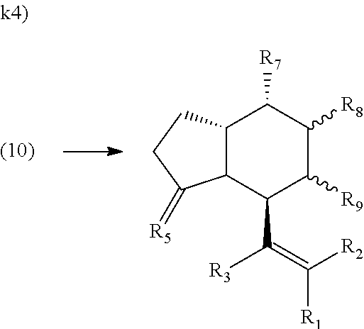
C12C(CCC1=[R5])C([R7])C([R8])C([R9])C2C([R3])=C([R2])[R1]
